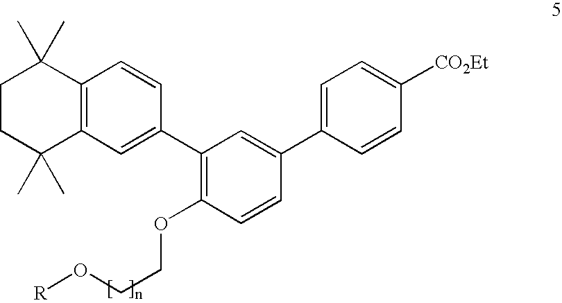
C1(C2=CC3=C(C(C)(C)CCC3(C)C)C=C2)=C(OCCO[R])C=CC(C2=CC=C([CO2Et])C=C2)=C1
